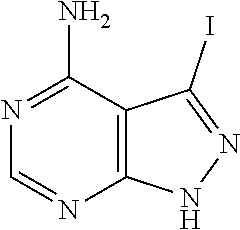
C1=NC2=C(C(I)=NN2)C(N)=N1
